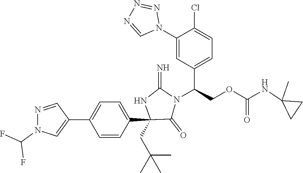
C1(C2=CN(C(F)F)N=C2)=CC=C(C2(CC(C)(C)C)C(=O)N(C(C3=CC=C(Cl)C(N4N=NN=C4)=C3)COC(=O)NC3(C)CC3)C(=N)N2)C=C1
